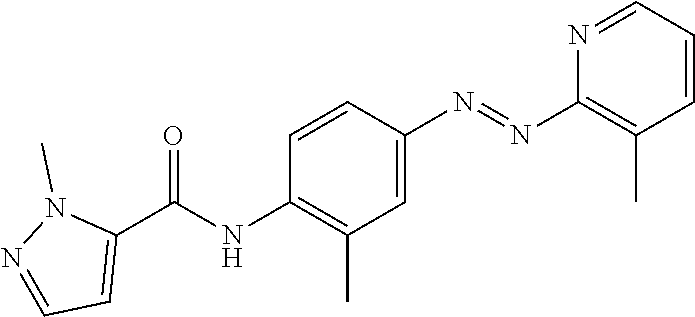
C1=CC(N=NC2=C(C)C=CC=N2)=CC(C)=C1NC(C1=CC=NN1C)=O
